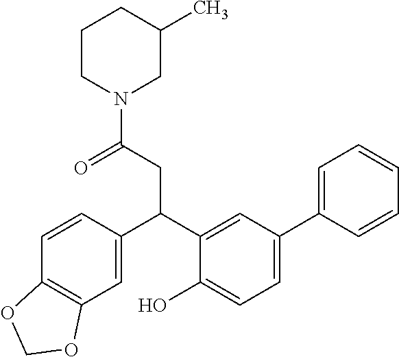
C1=CC(C(C2=CC(C3=CC=CC=C3)=CC=C2O)CC(=O)N2CC(C)CCC2)=CC2=C1OCO2
